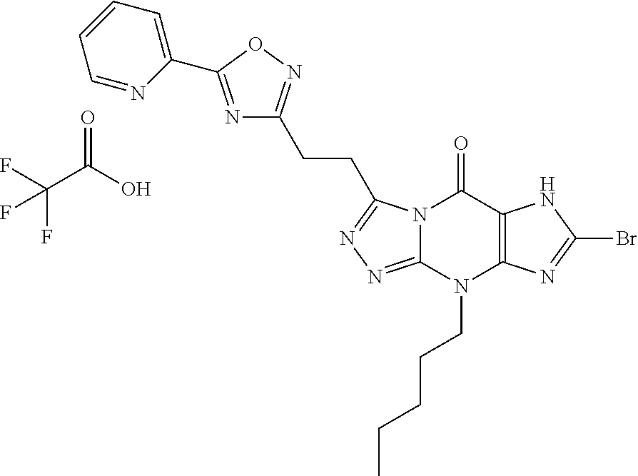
N12C(=NN=C1CCC1=NOC(C3=CC=CC=N3)=N1)N(CCCCC)C1=C(C2=O)NC(Br)=N1.C(C(O)=O)(F)(F)F
